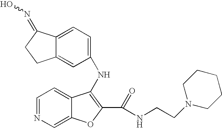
C12=CC=C(NC3=C(C(NCCN4CCCCC4)=O)OC4=CN=CC=C43)C=C1CCC2=NO
